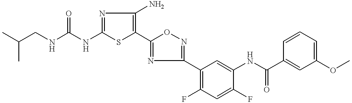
C1(NC(=O)NCC(C)C)=NC(N)=C(C2=NC(C3=C(F)C=C(F)C(NC(C4=CC(OC)=CC=C4)=O)=C3)=NO2)S1
